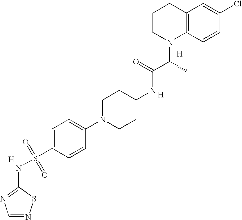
C1CN(C(C(NC2CCN(C3=CC=C(S(=O)(=O)NC4=NC=NS4)C=C3)CC2)=O)C)C2=C(C1)C=C(Cl)C=C2.[H].[H].[H]
